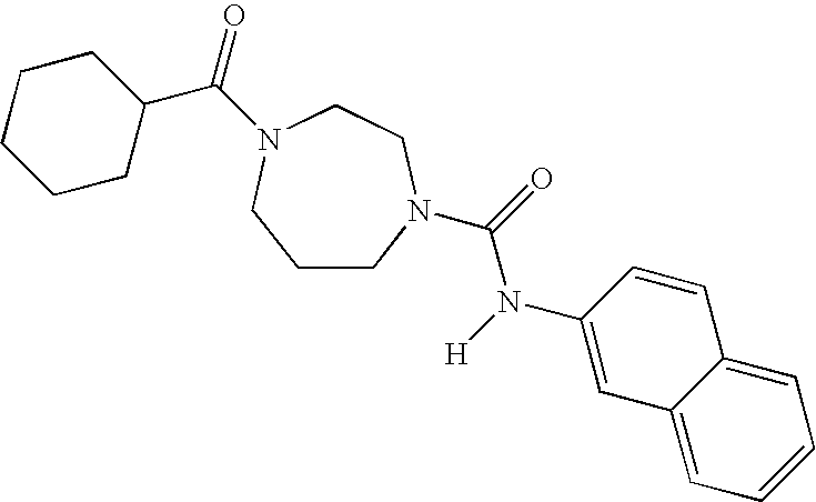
C1CN(C(=O)N([H])C2=CC3=CC=CC=C3C=C2)CCN(C(=O)C2CCCCC2)C1
